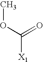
[X1]C(OC)=O
